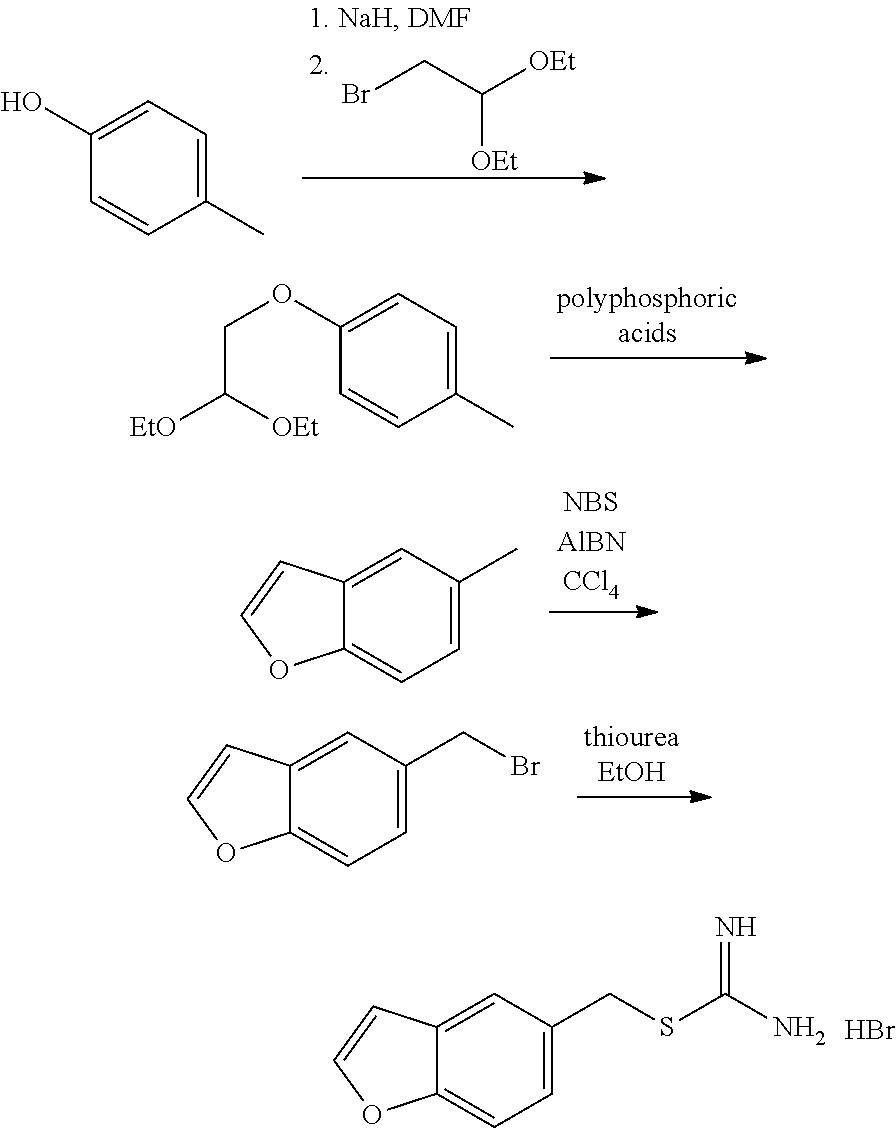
Br.C1=C2C(=CC(CSC(=N)N)=C1)C=CO2.BrCC([OEt])[OEt].C1=C(O)C=CC(C)=C1.C1=C(OCC([EtO])[OEt])C=CC(C)=C1.C1=C2C(=CC(C)=C1)C=CO2.C1=C2C(=CC(CBr)=C1)C=CO2
